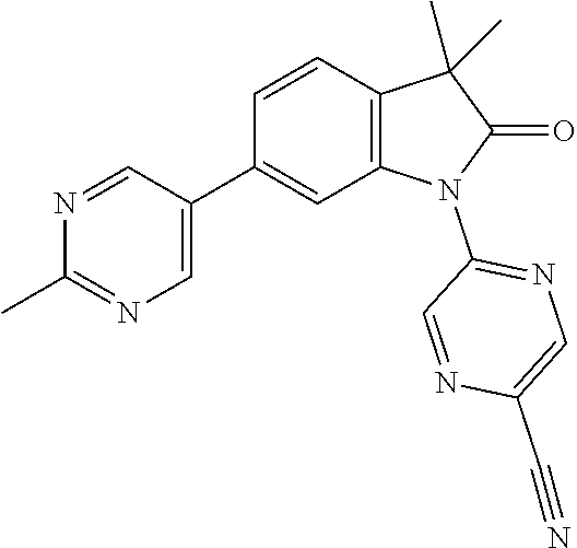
C12=C(C=CC(C3=CN=C(C)N=C3)=C1)C(C)(C)C(=O)N2C1=NC=C(C#N)N=C1
